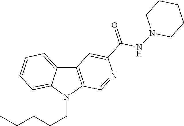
C12=C(N(CCCCC)C3=CC=CC=C13)C=NC(C(=O)NN1CCCCC1)=C2
